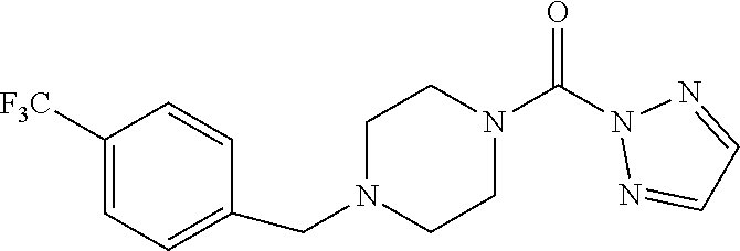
O=C(N1N=CC=N1)N1CCN(CC2=CC=C([F3C])C=C2)CC1
